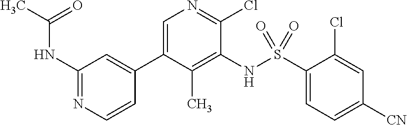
N(C1=NC=CC(C2=CN=C(Cl)C(NS(C3=CC=C([CN])C=C3Cl)(=O)=O)=C2C)=C1)C(C)=O
